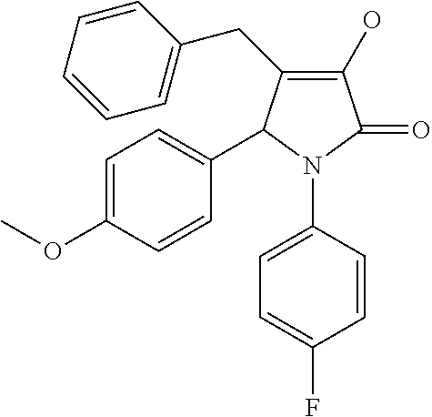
C1(O)=C(CC2=CC=CC=C2)C(C2=CC=C(OC)C=C2)N(C2=CC=C(F)C=C2)C1=O
